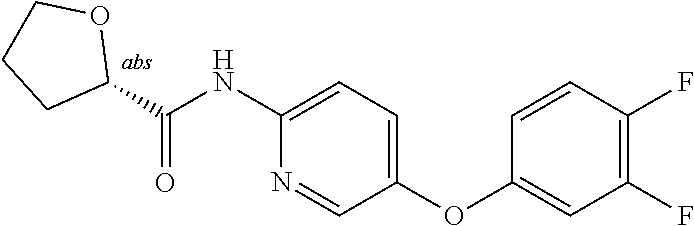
C1(C(NC2=CC=C(OC3=CC(F)=C(F)C=C3)C=N2)=O)OCCC1
